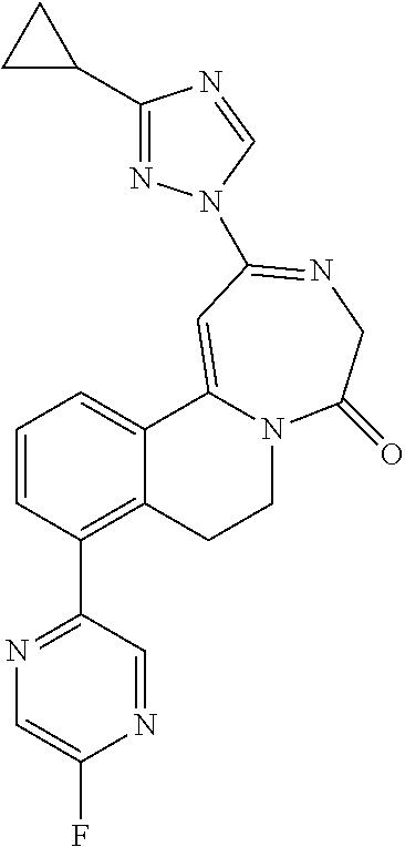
C1=CC(C2=NC=C(F)N=C2)=C2C(=C1)C1=CC(N3N=C(C4CC4)N=C3)=NCC(=O)N1CC2
